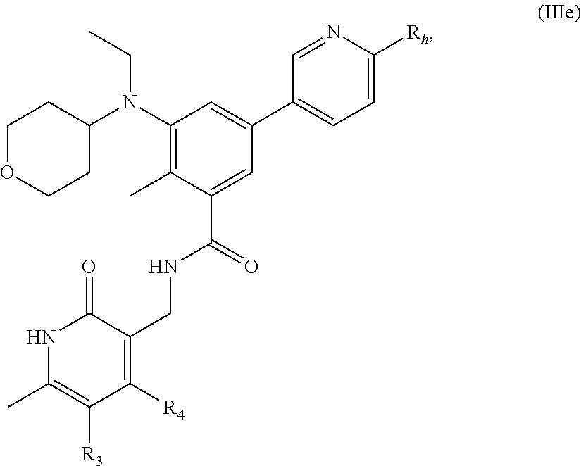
C1OCCC(N(C2=C(C)C(C(NCC3=C([R4])C([R3])=C(C)NC3=O)=O)=CC(C3=CC=C([Rh])N=C3)=C2)CC)C1
